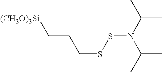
[(CH3O)3Si]CCCSSN(C(C)C)C(C)C
